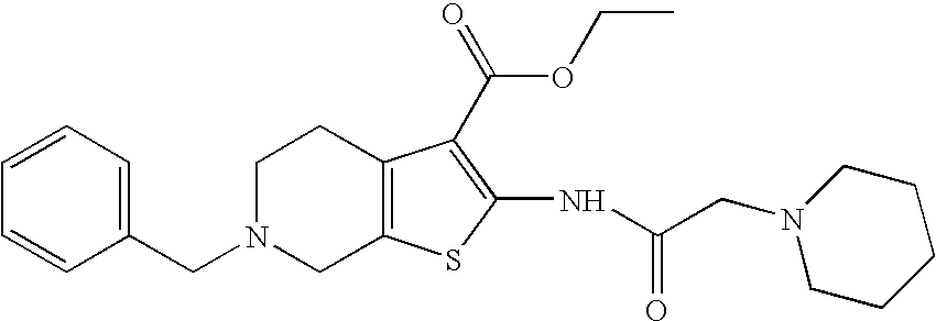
N1(CC2=CC=CC=C2)CC2=C(CC1)C(C(OCC)=O)=C(NC(=O)CN1CCCCC1)S2
